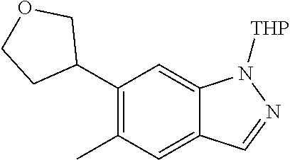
C1(C2COCC2)=C(C)C=C2C(=C1)N([THP])N=C2
